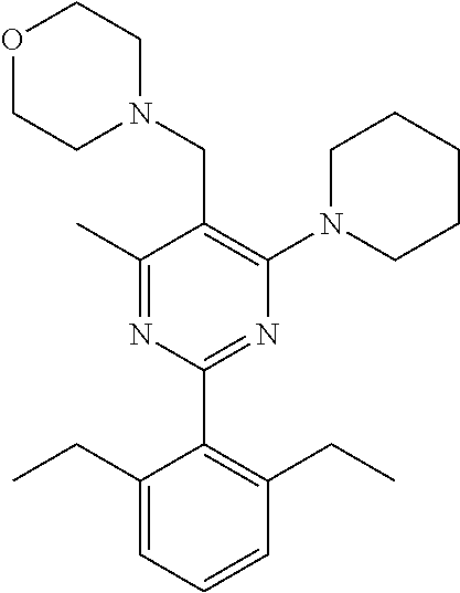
C1(C)=NC(C2=C(CC)C=CC=C2CC)=NC(N2CCCCC2)=C1CN1CCOCC1
